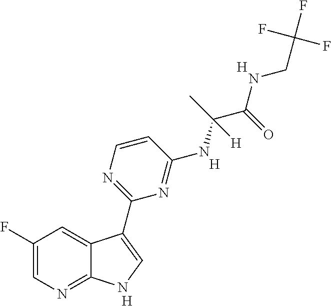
C1(F)=CN=C2C(=C1)C(C1=NC=CC(NC(C(=O)NCC(F)(F)F)(C)[H])=N1)=CN2.[H].[H].[H]
